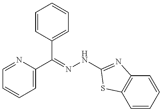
C1=NC(C(C2=CC=CC=C2)=NNC2=NC3=C(C=CC=C3)S2)=CC=C1
